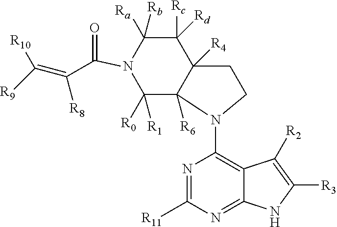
C1([Rb])([Ra])C([Rc])([Rd])C2([R4])C([R6])(C([R1])([R0])N1C(=O)C(=C([R9])[R10])[R8])N(C1=C3C(=NC([R11])=N1)NC([R3])=C3[R2])CC2
